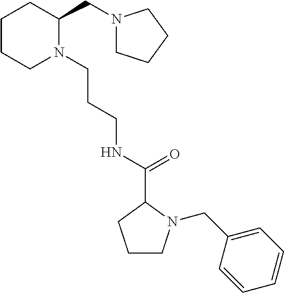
C1CCN(CCCNC(C2CCCN2CC2=CC=CC=C2)=O)C(CN2CCCC2)C1
